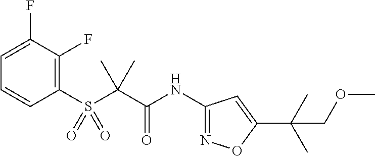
C1(NC(C(C)(C)S(C2=C(F)C(F)=CC=C2)(=O)=O)=O)=NOC(C(C)(C)COC)=C1
